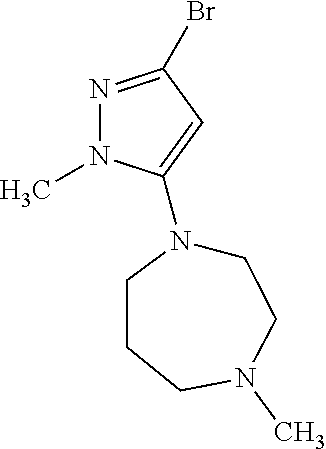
N1=C(Br)C=C(N2CCN(C)CCC2)N1C
